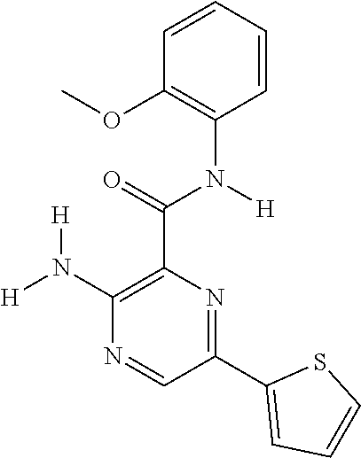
C1(N([H])[H])=C(C(N(C2=C(OC)C=CC=C2)[H])=O)N=C(C2=CC=CS2)C=N1
